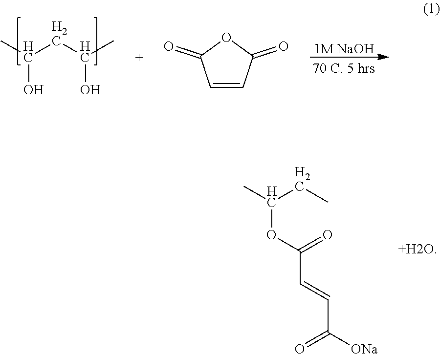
[1M NaOH].CC(CC(C)O)O.C1=CC(=O)OC1=O.CC(CC)OC(=O)C=CC([ONa])=O
